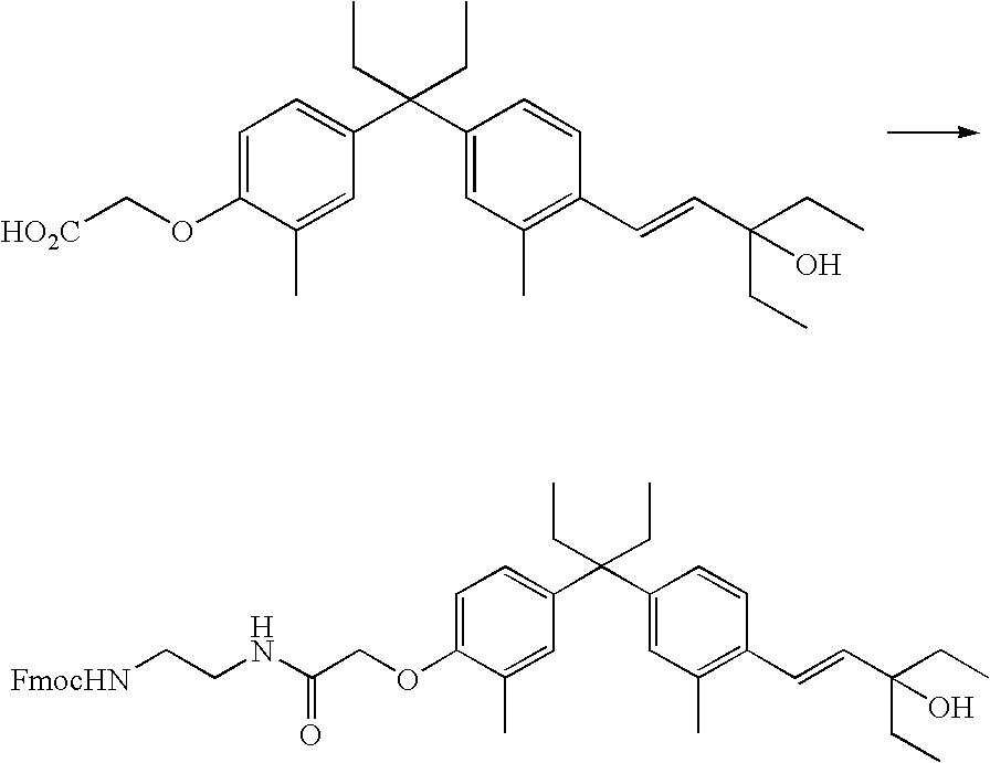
C1=C(OC[HO2C])C(C)=CC(C(C2=CC(C)=C(C=CC(CC)(CC)O)C=C2)(CC)CC)=C1.C1=C(OCC(NCC[FmocHN])=O)C(C)=CC(C(C2=CC(C)=C(C=CC(CC)(CC)O)C=C2)(CC)CC)=C1
